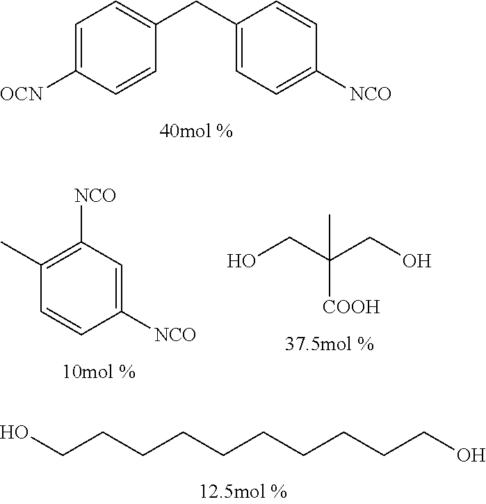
C1=C([OCN])C=CC(CC2=CC=C([NCO])C=C2)=C1.C1=C([NCO])C=CC(C)=C1[NCO].OCC(CO)([COOH])C.OCCCCCCCCCCO
